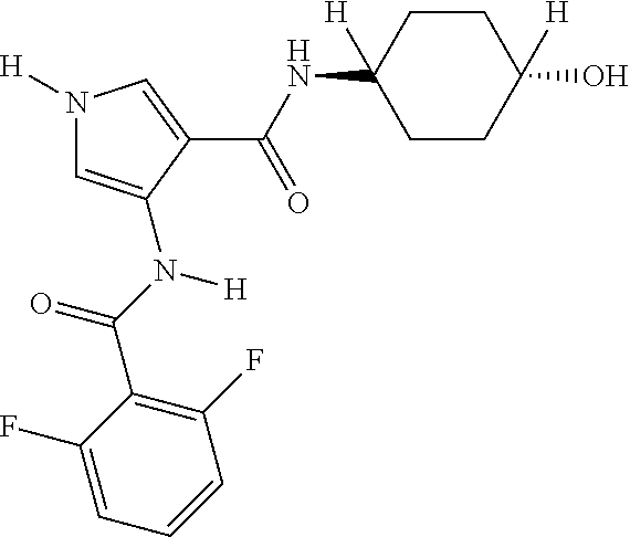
N1([H])C=C(N([H])C(=O)C2=C(F)C=CC=C2F)C(C(=O)NC2([H])CCC(O)([H])CC2)=C1
